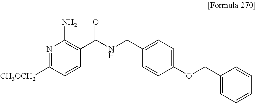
N1=C([CH3OCH2])C=CC(C(NCC2=CC=C(OCC3=CC=CC=C3)C=C2)=O)=C1N
